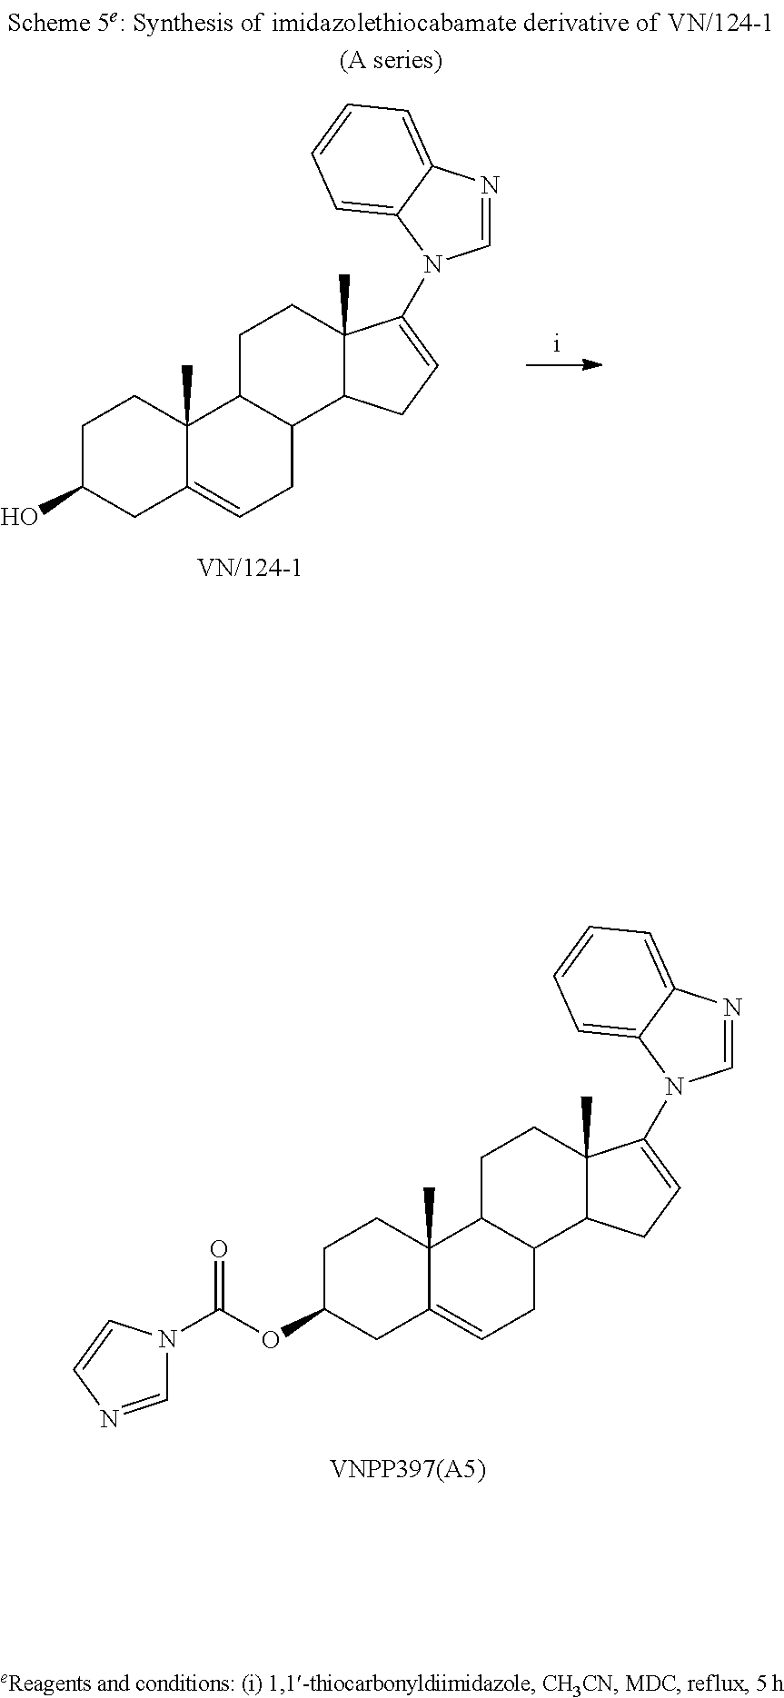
C1C(OC(N2C=NC=C2)=O)CC2=CCC3C(C2(C)C1)CCC1(C)C3CC=C1N1C=NC2=CC=CC=C21.C1C(O)CC2=CCC3C(C2(C)C1)CCC1(C)C3CC=C1N1C=NC2=CC=CC=C21
